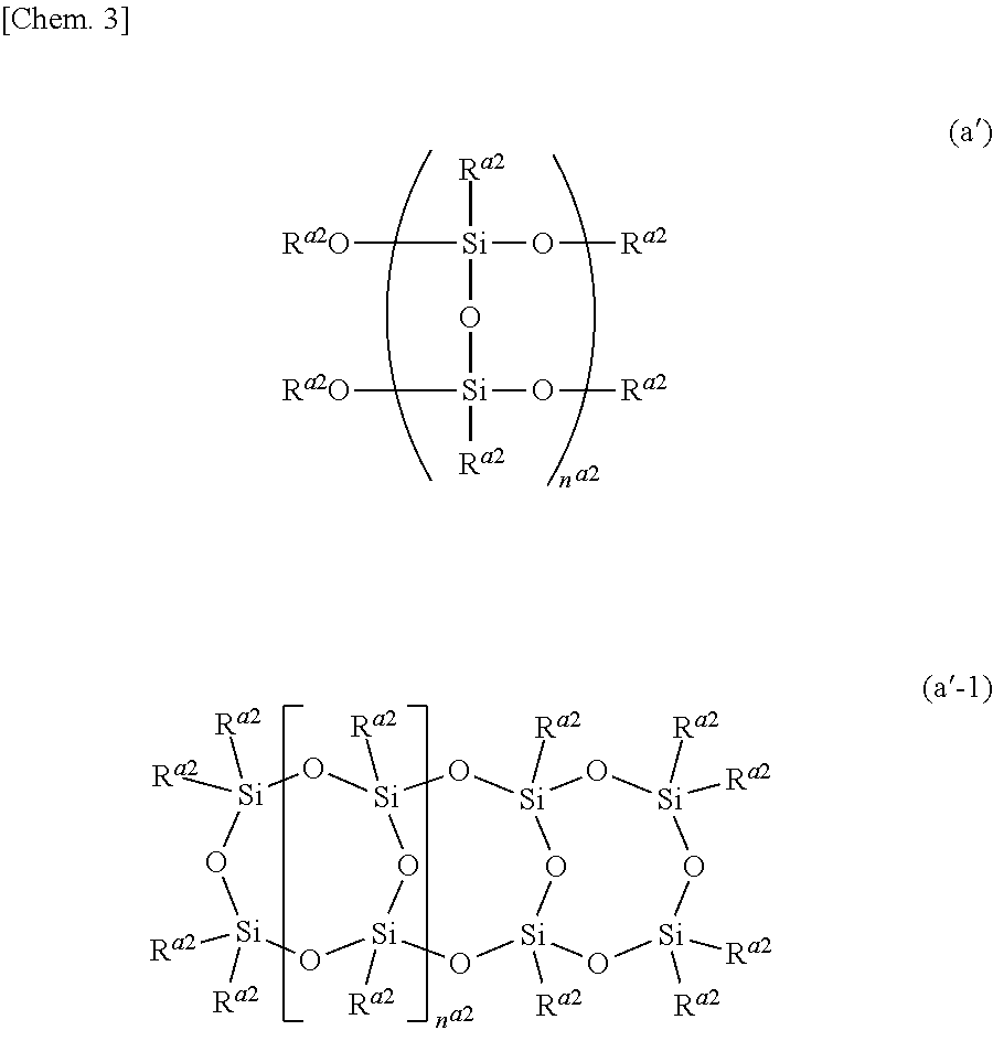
[Ra2O][Si]([Ra2])(O[Ra2])O[Si]([Ra2O])(O[Ra2])[Ra2].O1[Si]([Ra2])([Ra2])O[Si]([Ra2])([Ra2])O[Si]2([Ra2])O[Si]1([Ra2])O[Si]1([Ra2])O[Si]([Ra2])(O2)O[Si]([Ra2])([Ra2])O[Si]([Ra2])([Ra2])O1
